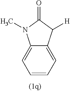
C1=CC=C2C(=C1)N(C)C(=O)C2[H]
